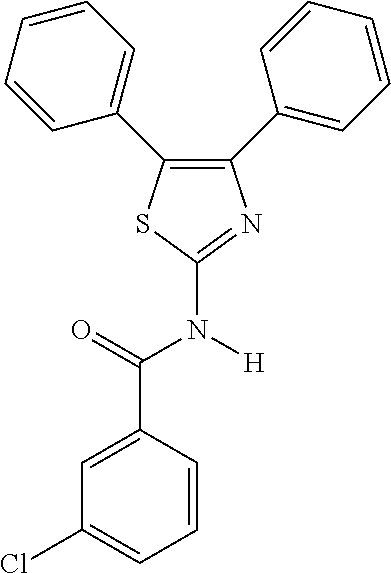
C1(C2=CC=CC=C2)=C(C2=CC=CC=C2)SC(N(C(C2=CC(Cl)=CC=C2)=O)[H])=N1
